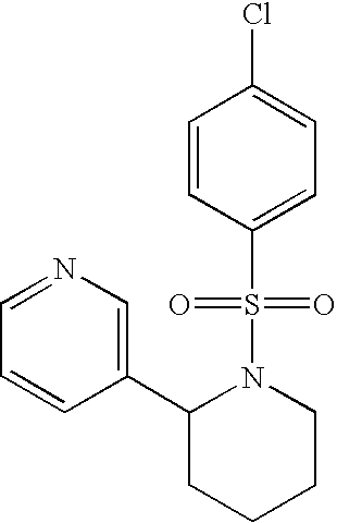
N1=CC=CC(C2CCCCN2S(C2=CC=C(Cl)C=C2)(=O)=O)=C1
